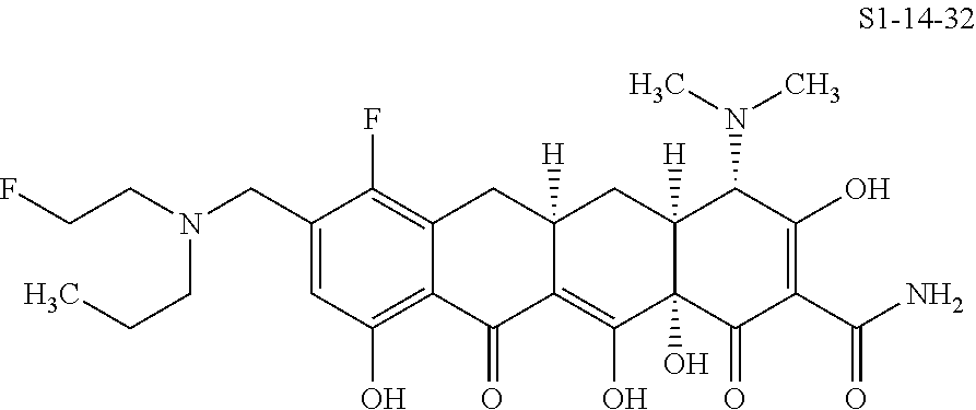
C(C1=CC(O)=C2C(=C1F)CC1([H])C(=C(O)C3(O)C([H])(C1)C(N(C)C)C(O)=C(C(=O)N)C3=O)C2=O)N(CCF)CCC
